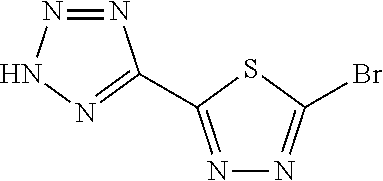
N1=C(C2=NNN=N2)SC(Br)=N1
